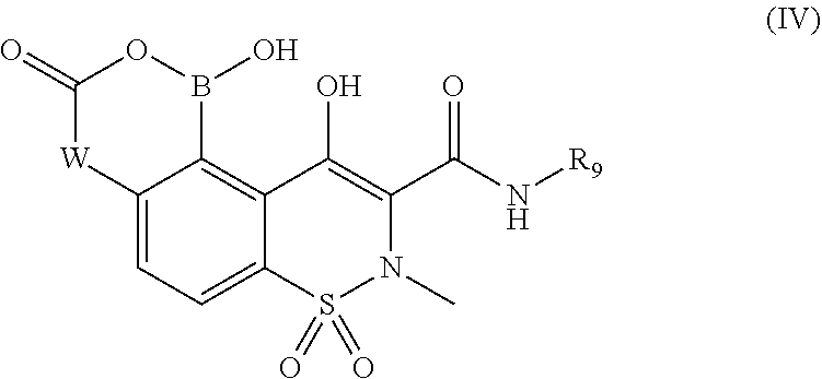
C12=C3C(=CC=C1S(=O)(=O)N(C)C(C(N[R9])=O)=C2O)[W]C(=O)OB3O
